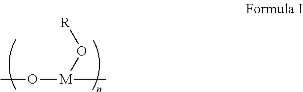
CO[M](O[R])C
